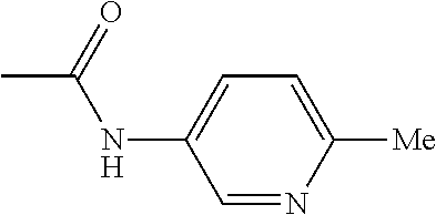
CC(NC1=CC=C([Me])N=C1)=O
